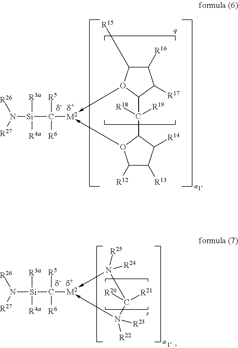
C1([R16])C([R17])C2O(->[M2](C([Si](N([R27])[R26])([R3a])[R4a])([R5])[R6])-O3C(C2([R18])[R19])C([R14])C([R13])C3[R12])C1[R15].C([Si](N([R27])[R26])([R3a])[R4a])([R5])([R6])[M2]1-N([R25])([R24])C([R20])([R21])N->1([R22])[R23]
